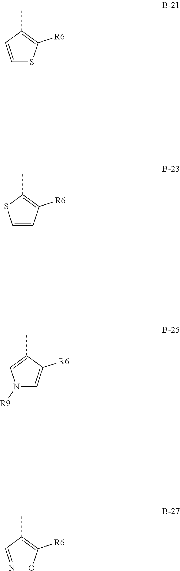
C1=CC(C)=C([R6])S1.C1=CC([R6])=C(C)S1.N1([R9])C=C([R6])C(C)=C1.N1=CC(C)=C([R6])O1
